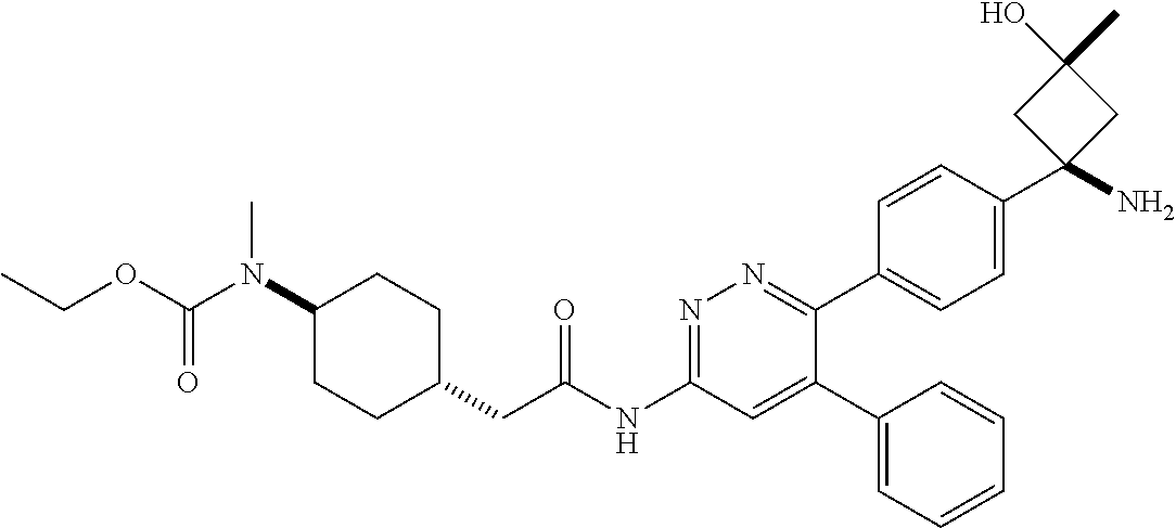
C1(N(C(OCC)=O)C)CCC(CC(NC2=NN=C(C3=CC=C(C4(N)CC(C)(O)C4)C=C3)C(C3=CC=CC=C3)=C2)=O)CC1
